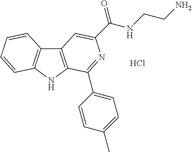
C12=C(NC3=C1C=CC=C3)C(C1=CC=C(C)C=C1)=NC(C(=O)NCCN)=C2.Cl
